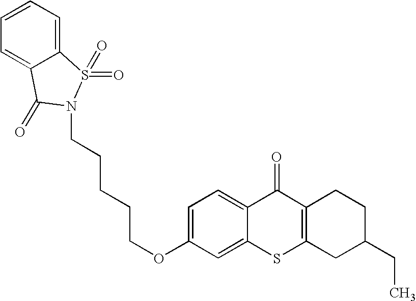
C(CCCOC1=CC=C2C(=C1)SC1=C(C2=O)CCC(CC)C1)CN1C(=O)C2=CC=CC=C2S1(=O)=O
